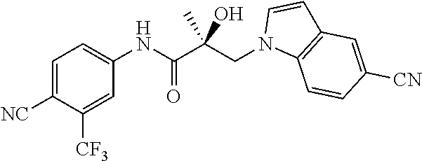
C1=C([NC])C([CF3])=CC(NC(C(CN2C3=C(C=C2)C=C([CN])C=C3)(O)C)=O)=C1
